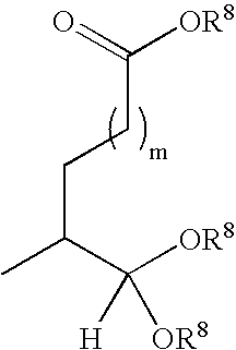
C(CCC(C)C([OR8])([OR8])[H])(=O)[OR8]
